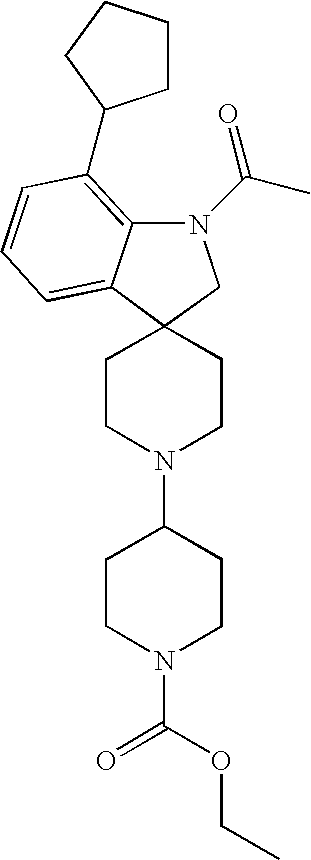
C12(CCN(C3CCN(C(=O)OCC)CC3)CC1)C1=CC=CC(C3CCCC3)=C1N(C(C)=O)C2
